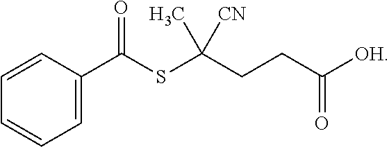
C1=CC(C(SC(CCC([OH])=O)([CN])C)=O)=CC=C1
